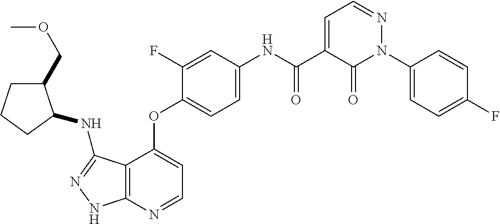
C12=C(N=CC=C1OC1=CC=C(NC(C3=CC=NN(C4=CC=C(F)C=C4)C3=O)=O)C=C1F)NN=C2NC1C(COC)CCC1
